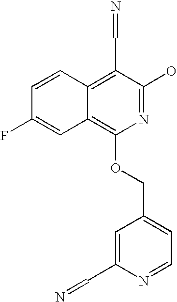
C1=CC2=C(C=N)C(O)=NC(OCC3=CC=NC(C=N)=C3)=C2C=C1F
